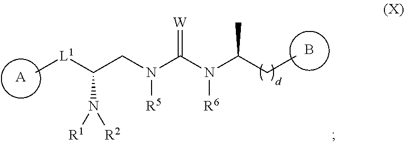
[A].B.C(CN(C(N(C(CC)C)[R6])=[W])[R5])(N([R1])[R2])[L1]C
